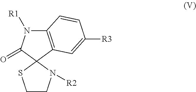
C1CN([R2])C2(S1)C1=C(N([R1])C2=O)C=CC([R3])=C1
